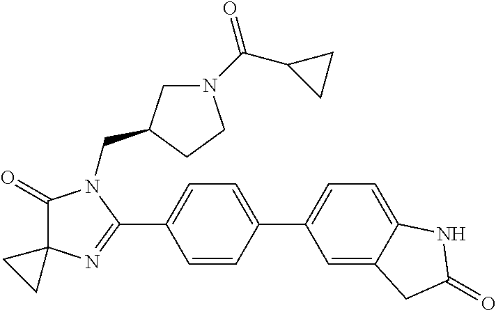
C1(=O)C2(N=C(C3=CC=C(C4=CC=C5C(=C4)CC(=O)N5)C=C3)N1CC1CN(C(C3CC3)=O)CC1)CC2
